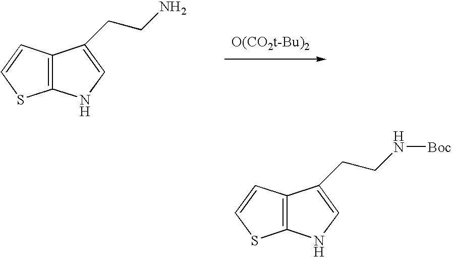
C12=C(C=CS1)C(CCN)=CN2.[O(CO2t-Bu)2].C12=C(C=CS1)C(CCN[Boc])=CN2
